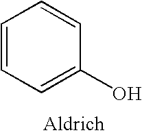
C1=CC=C(O)C=C1
